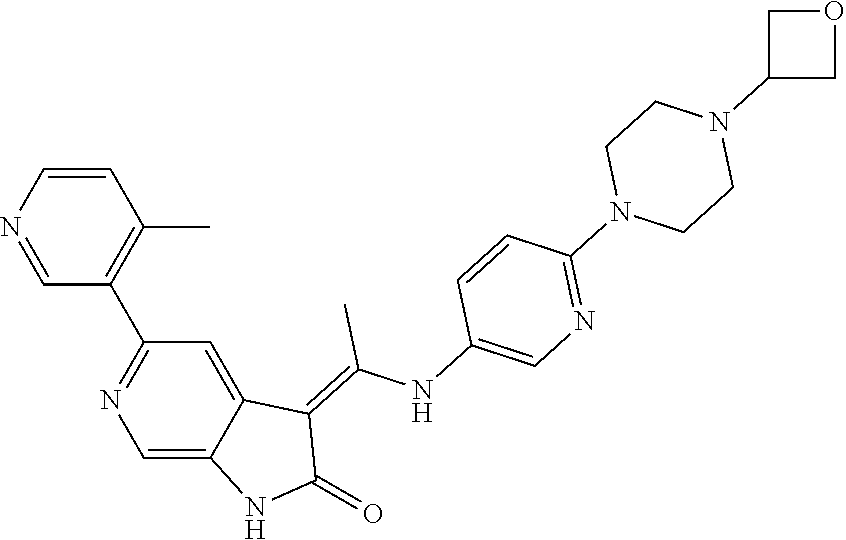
C1=CN=CC(C2=NC=C3C(=C2)C(=C(NC2=CN=C(N4CCN(C5COC5)CC4)C=C2)C)C(=O)N3)=C1C
